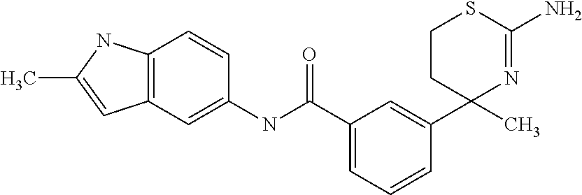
C1CC(C)(C2=CC(C(NC3=CC4=C(C=C3)NC(C)=C4)=O)=CC=C2)N=C(N)S1
